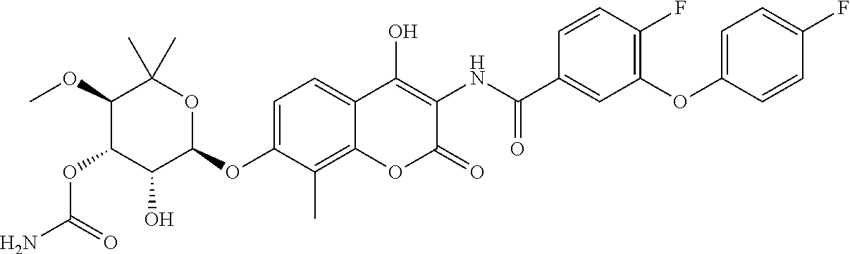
NC(=O)OC1C(O)C(OC2=CC=C3C(=C2C)OC(=O)C(NC(=O)C2=CC(OC4=CC=C(F)C=C4)=C(F)C=C2)=C3O)OC(C)(C)C1OC
